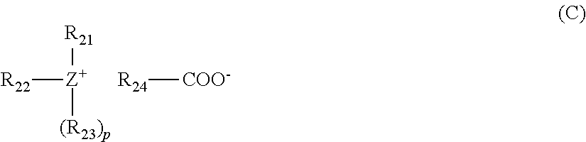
[R22][Z+]([(R23)p])[R21].[R24][COO-]
